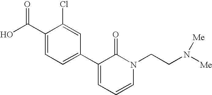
OC(C1=CC=C(C2=CC=CN(CCN([Me])[Me])C2=O)C=C1Cl)=O
